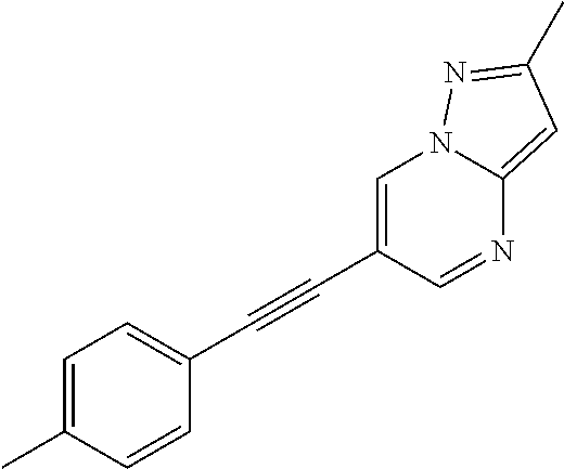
C1=C(C)C=CC(C#CC2=CN3C(=CC(C)=N3)N=C2)=C1
